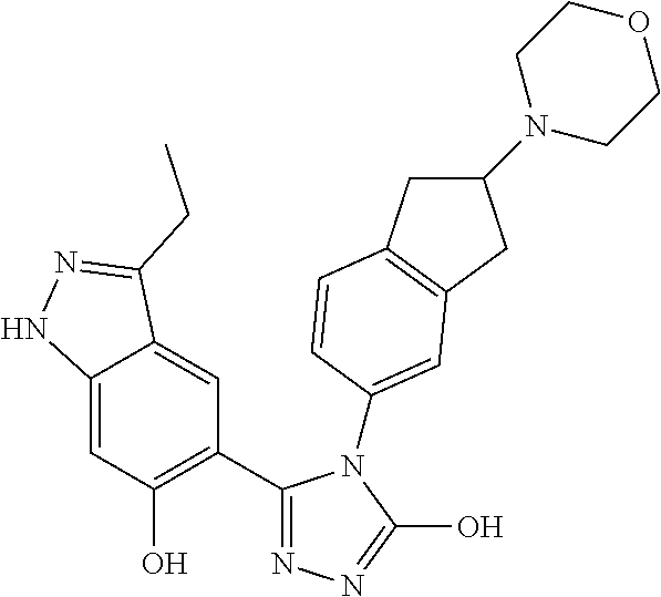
C12=CC(O)=C(C3=NN=C(O)N3C3=CC4=C(CC(N5CCOCC5)C4)C=C3)C=C1C(CC)=NN2
